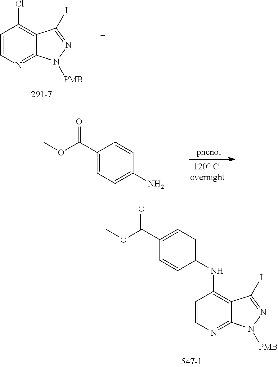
C1=CN=C2C(=C1NC1=CC=C(C(OC)=O)C=C1)C(I)=NN2[PMB].C1=CN=C2C(=C1Cl)C(I)=NN2[PMB].C1(C(OC)=O)=CC=C(N)C=C1
